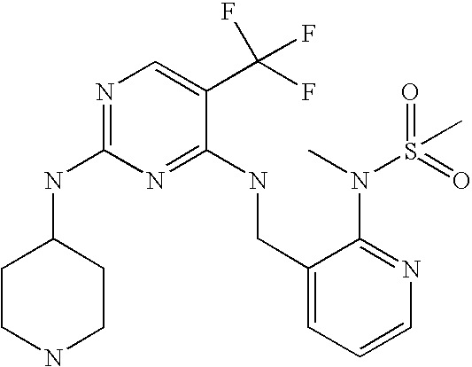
C1(CNC2=NC(NC3CCNCC3)=NC=C2C(F)(F)F)=CC=CN=C1N(C)S(C)(=O)=O
